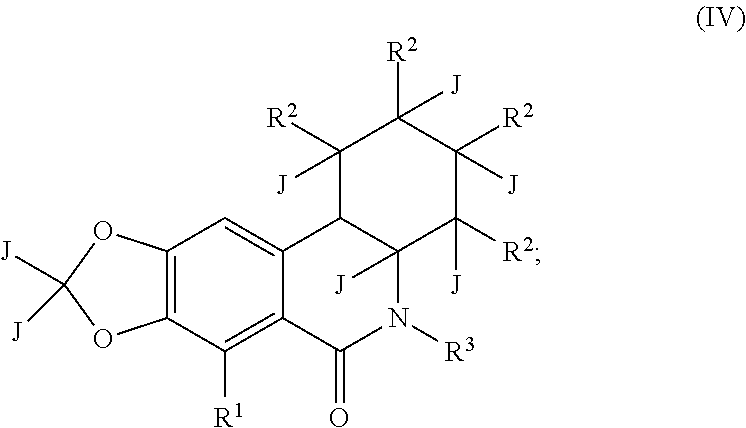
C12=C(C=C3C(=C1[R1])C(=O)N([R3])C1([J])C3C([R2])([J])C([R2])([J])C([R2])([J])C1([R2])[J])OC([J])([J])O2
